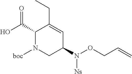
C1(C(O)=O)N([boc])CC(N(OCC=C)[Ns])C=C1CC
